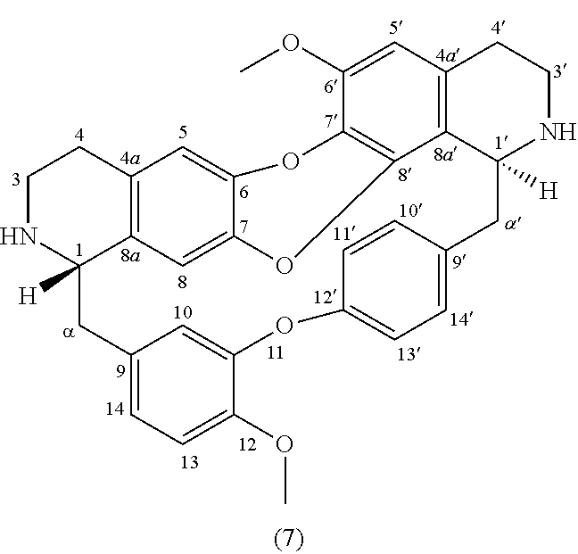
C1NC2([H])C3=C(C1)C=C1C(=C3)OC3=C(O1)C(OC)=CC1=C3C([H])(NCC1)CC1=CC=C(OC3=CC(=CC=C3OC)C2)C=C1
